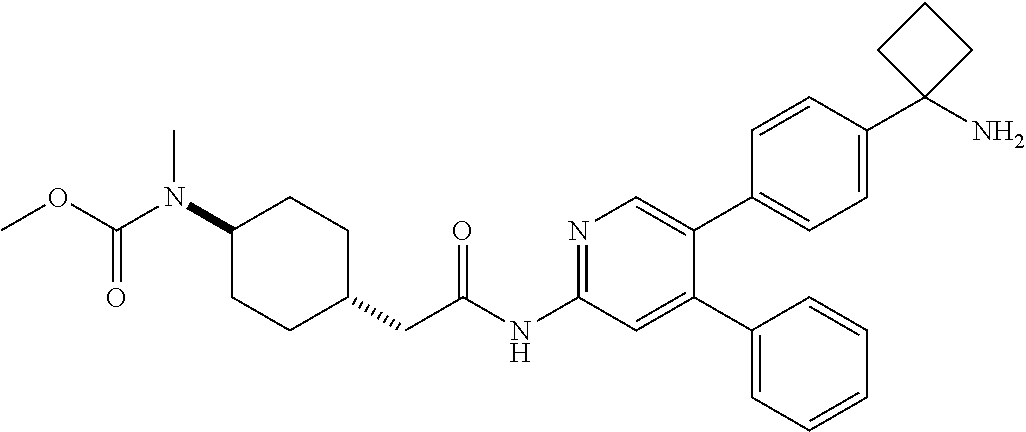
C1(N(C)C(OC)=O)CCC(CC(NC2=NC=C(C3=CC=C(C4(N)CCC4)C=C3)C(C3=CC=CC=C3)=C2)=O)CC1
